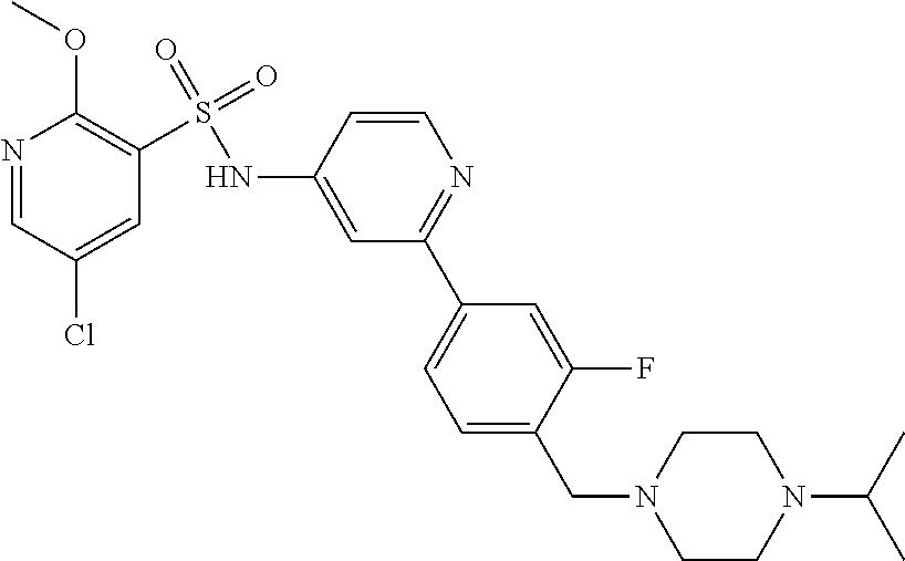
N1=CC(Cl)=CC(S(=O)(=O)NC2=CC(C3=CC=C(CN4CCN(C(C)C)CC4)C(F)=C3)=NC=C2)=C1OC
